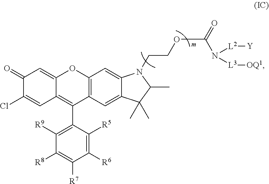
C12=C(C=C3C(=C1)N(CCOC(N([L2][Y])[L3][OQ1])=O)C(C)C3(C)C)C(C1=C([R9])C([R8])=C([R7])C([R6])=C1[R5])=C1C(=CC(=O)C(Cl)=C1)O2
